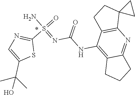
C1(NC(=O)N=S(=O)(N)C2=NC=C(C(C)(C)O)S2)=C2CCCC2=NC2=C1CCC21CC1
